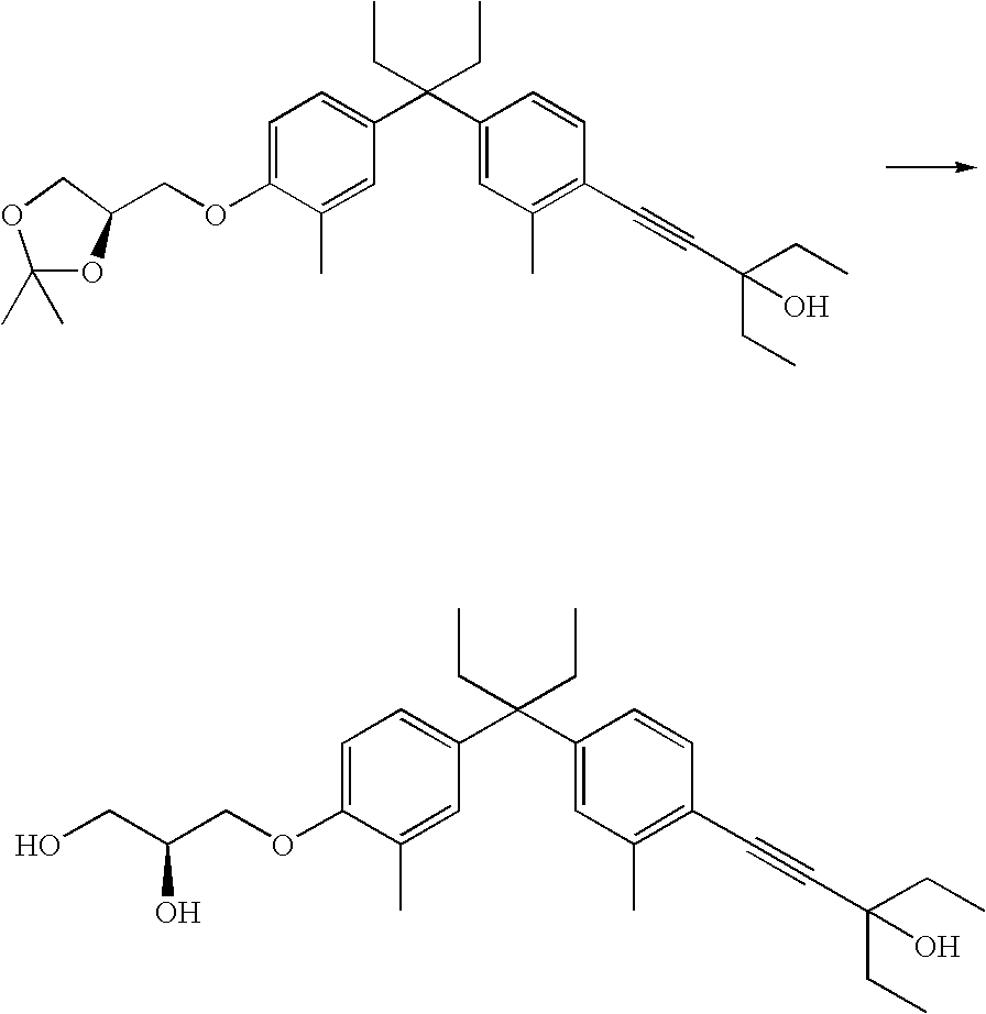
C1=C(OCC2OC(C)(C)OC2)C(C)=CC(C(C2=CC(C)=C(C#CC(O)(CC)CC)C=C2)(CC)CC)=C1.C1=C(OCC(CO)O)C(C)=CC(C(C2=CC(C)=C(C#CC(O)(CC)CC)C=C2)(CC)CC)=C1
